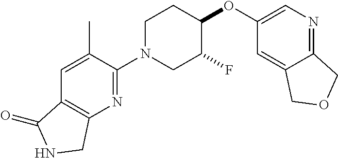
C1N(C2=NC3=C(C=C2C)C(=O)NC3)CC(F)C(OC2=CN=C3C(=C2)COC3)C1
